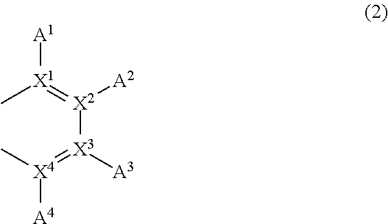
C[X1](=[X2]([X3](=[X4](C)[A4])[A3])[A2])[A1]
